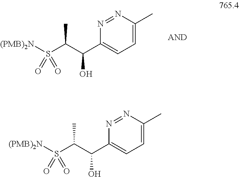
CC(C(C1=CC=C(C)N=N1)O)S([(PMB)2N])(=O)=O.CC(C(C1=CC=C(C)N=N1)O)S([(PMB)2N])(=O)=O
